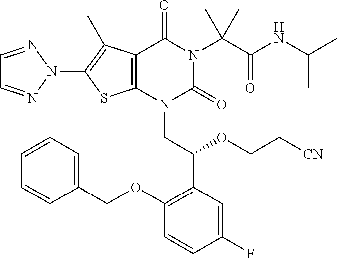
C12=C(N(CC(C3=C(OCC4=CC=CC=C4)C=CC(F)=C3)OCC[CN])C(=O)N(C(C(NC(C)C)=O)(C)C)C1=O)SC(N1N=CC=N1)=C2C
